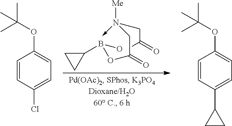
C(CN(CC(OB(C1CC1)O)=O)([Me])->C)(C)=O.C1=CC(Cl)=CC=C1OC(C)(C)C.C1=CC(C2CC2)=CC=C1OC(C)(C)C
